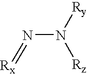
[Rx]=NN([Ry])[Rz]
